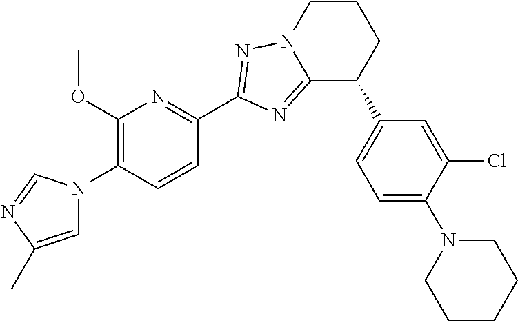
C1(OC)=C(N2C=C(C)N=C2)C=CC(C2=NN3C(=N2)C(C2=CC=C(N4CCCCC4)C(Cl)=C2)CCC3)=N1
